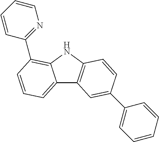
C12=CC=CC(C3=NC=CC=C3)=C1NC1=C2C=C(C2=CC=CC=C2)C=C1
